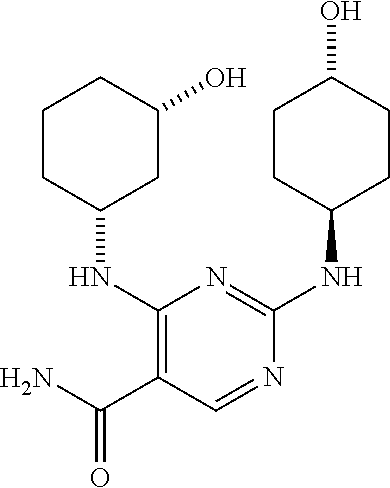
C1CC(NC2=NC(NC3CC(O)CCC3)=C(C(N)=O)C=N2)CCC1O
